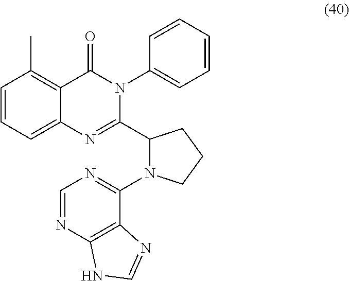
C1=CC=C2C(=C1C)C(=O)N(C1=CC=CC=C1)C(C1N(C3=NC=NC4=C3N=CN4)CCC1)=N2
